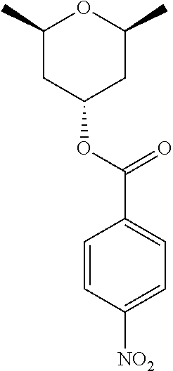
C1=CC([NO2])=CC=C1C(OC1CC(C)OC(C)C1)=O
